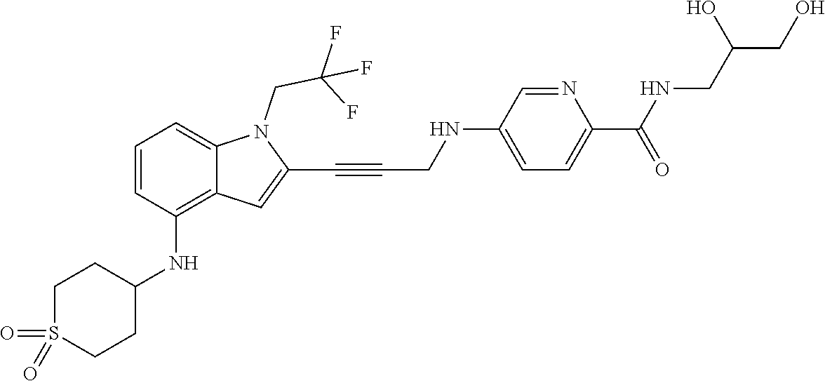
C(C#CC1=CC2=C(NC3CCS(=O)(=O)CC3)C=CC=C2N1CC(F)(F)F)NC1=CC=C(C(NCC(CO)O)=O)N=C1
